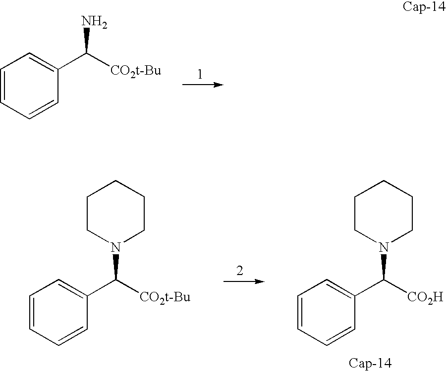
C1=CC=CC(C(N)[CO2t-Bu])=C1.C1=CC=CC(C(N2CCCCC2)[CO2H])=C1.C1=CC=CC(C(N2CCCCC2)[CO2t-Bu])=C1
